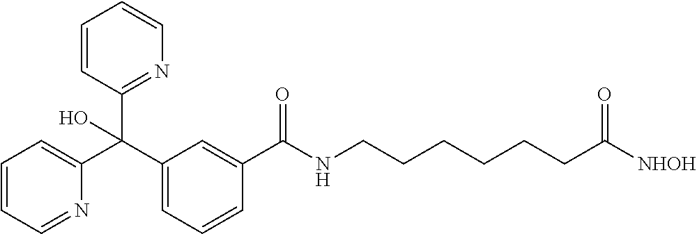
C1=C(C(C2=CC=CC=N2)(C2=NC=CC=C2)O)C=C(C(NCCCCCCC([NHOH])=O)=O)C=C1
